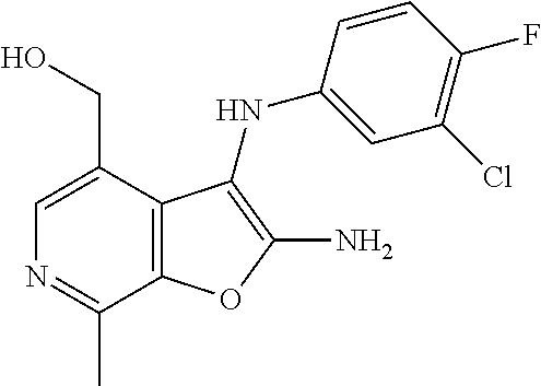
C12=C(C(CO)=CN=C1C)C(NC1=CC(Cl)=C(F)C=C1)=C(N)O2
